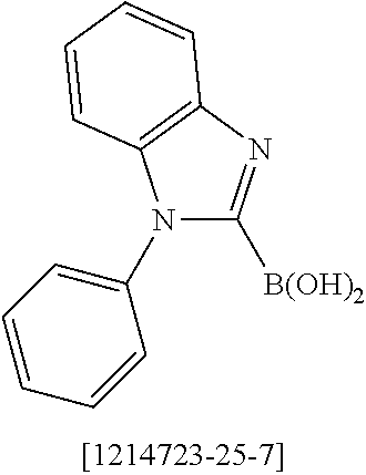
N1(C2=CC=CC=C2)C([B(OH)2])=NC2=C1C=CC=C2
